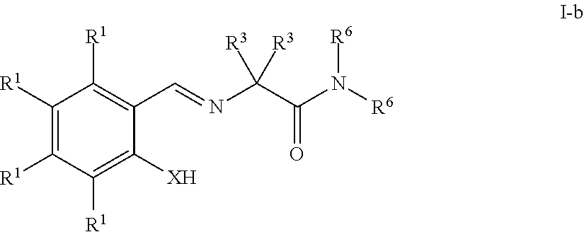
C1([R1])=C([R1])C([R1])=C([XH])C(C=NC(C(=O)N([R6])[R6])([R3])[R3])=C1[R1]
